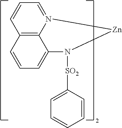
C1=CC2=C3N(=C1)[Zn]N([SO2]C1=CC=CC=C1)C3=CC=C2
